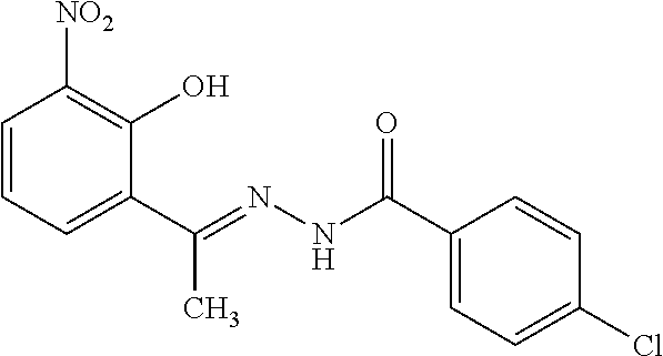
C1=CC=C(C(C)=NNC(=O)C2=CC=C(Cl)C=C2)C(O)=C1[NO2]
